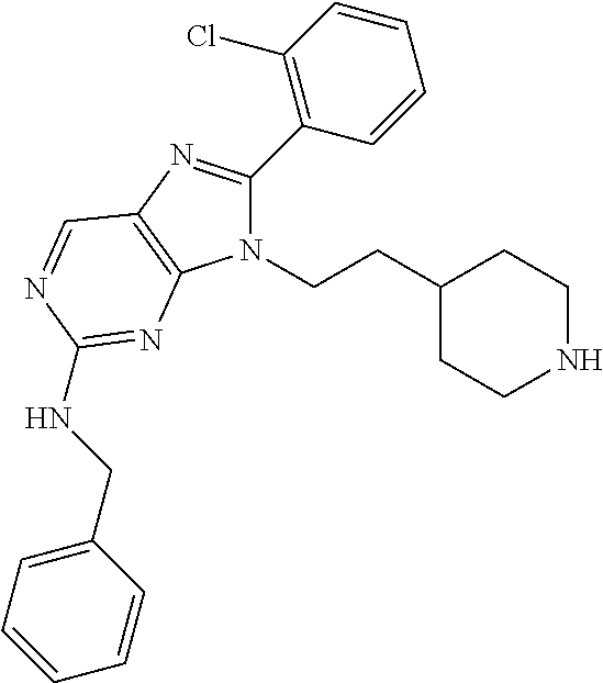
N1(CCC2CCNCC2)C(C2=C(Cl)C=CC=C2)=NC2=C1N=C(NCC1=CC=CC=C1)N=C2
